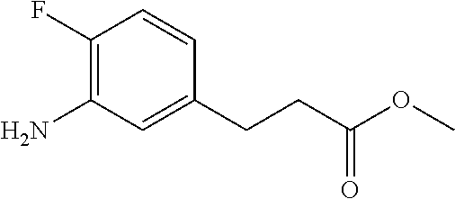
C1(F)=C(N)C=C(CCC(OC)=O)C=C1
